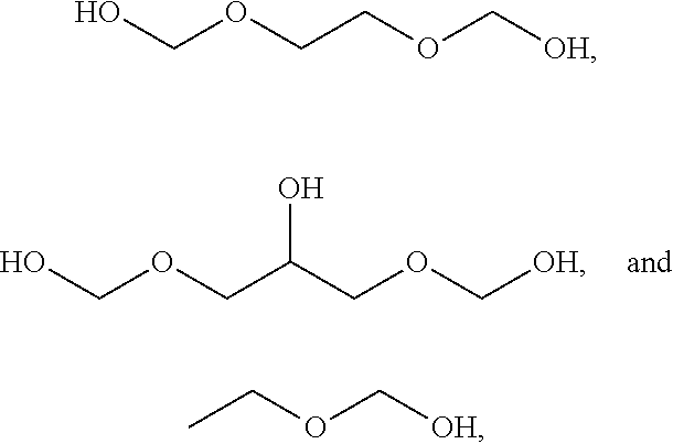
OCOCC(COC[OH])O.OCOCCOC[OH].CCOC[OH]
